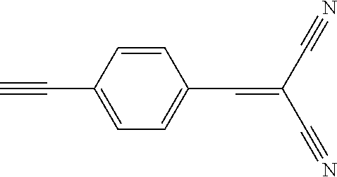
C1=CC(C=C(C#N)C#N)=CC=C1C#C
